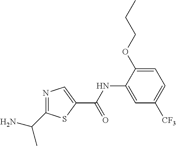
N1=C(C(C)N)SC(C(NC2=CC([CF3])=CC=C2OCCC)=O)=C1
